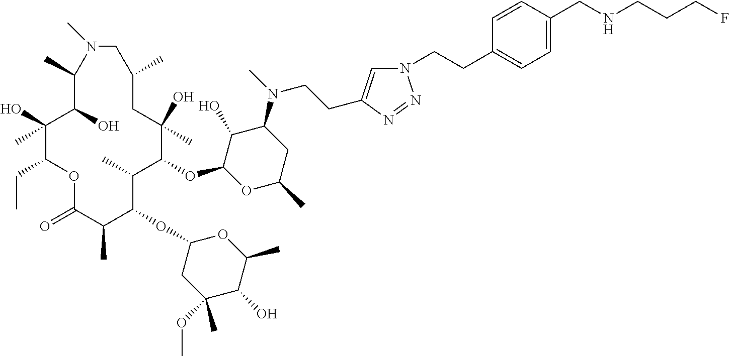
C1(O)C(OC2C(C)C(OC3CC(OC)(C)C(O)C(C)O3)C(C)C(=O)OC(CC)C(O)(C)C(O)C(C)N(C)CC(C)CC2(O)C)OC(C)CC1N(C)CCC1=CN(CCC2=CC=C(CNCCCF)C=C2)N=N1
